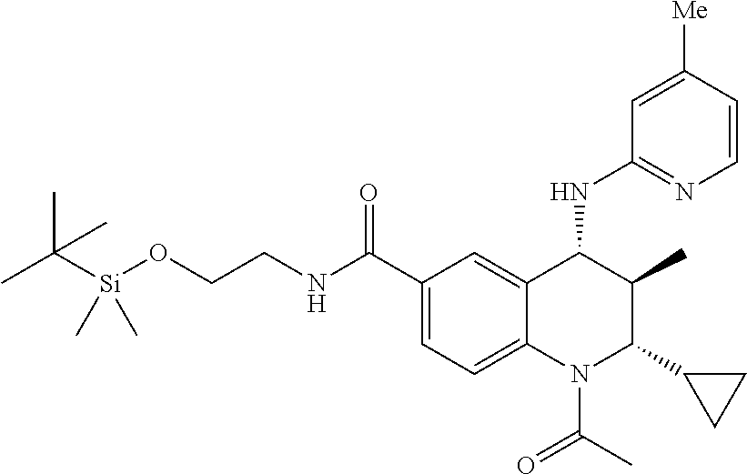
CC([Si](OCCNC(C1=CC=C2C(=C1)C(NC1=NC=CC([Me])=C1)C(C)C(C1CC1)N2C(=O)C)=O)(C)C)(C)C
